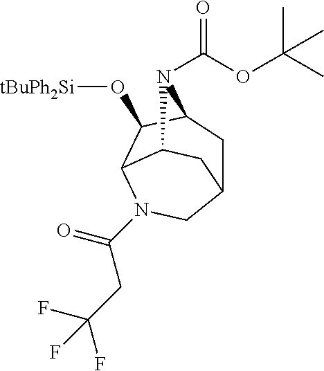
C12CC3C(O[tBuPh2Si])C(N(C(CC(F)(F)F)=O)C1)C(C2)N3C(OC(C)(C)C)=O
